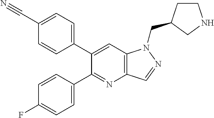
C1(C#N)=CC=C(C2=CC3=C(N=C2C2=CC=C(F)C=C2)C=NN3CC2CCNC2)C=C1
